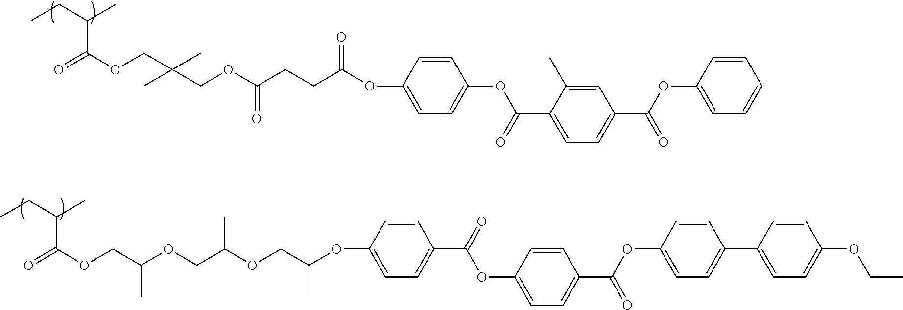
O=C(C(C)CC)OCC(COC(CCC(OC1=CC=C(OC(C2=CC=C(C(OC3=CC=CC=C3)=O)C=C2C)=O)C=C1)=O)=O)(C)C.O=C(C(C)CC)OCC(OCC(OCC(C)OC1=CC=C(C(OC2=CC=C(C(OC3=CC=C(C4=CC=C(OCC)C=C4)C=C3)=O)C=C2)=O)C=C1)C)C
